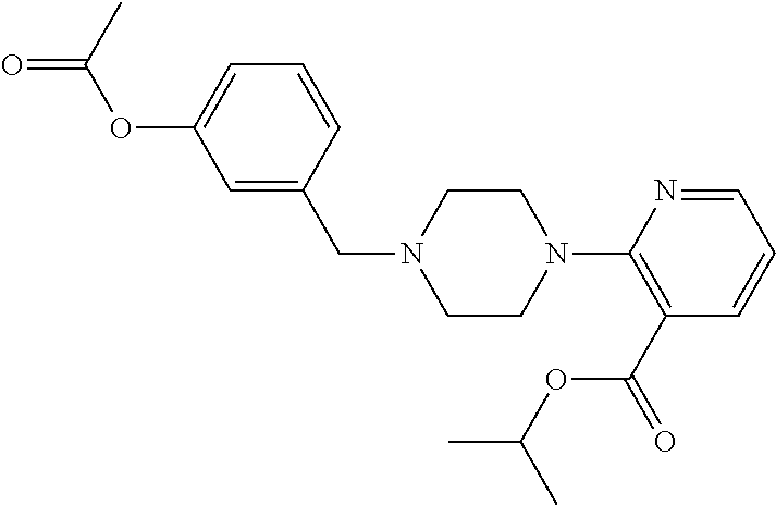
C1=C(CN2CCN(C3=C(C(=O)OC(C)C)C=CC=N3)CC2)C=CC=C1OC(=O)C
